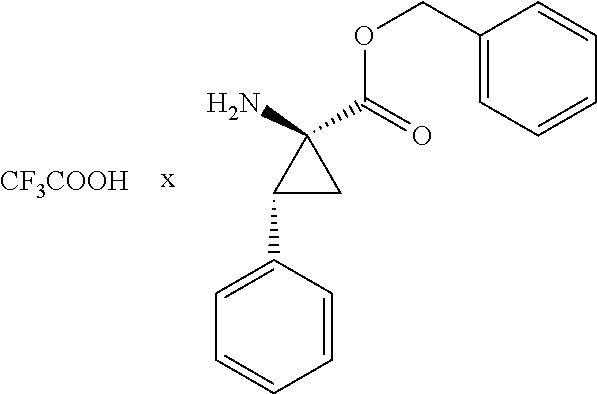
C1(COC(C2(N)C(C3=CC=CC=C3)C2)=O)=CC=CC=C1.[CF3COOH].[x]
